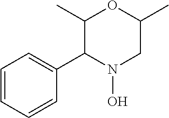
C1(C2=CC=CC=C2)N(O)CC(C)OC1C
